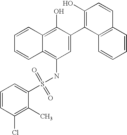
S(NC1=C2C(=C(O)C(C3=C(O)C=CC4=C3C=CC=C4)=C1)C=CC=C2)(=O)(=O)C1=CC=CC(Cl)=C1C
